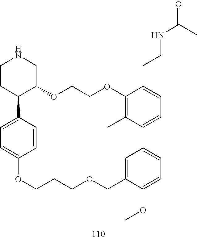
C1CC(C2=CC=C(OCCCOCC3=CC=CC=C3OC)C=C2)C(OCCOC2=C(C)C=CC=C2CCNC(=O)C)CN1
